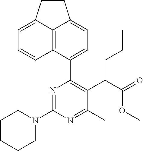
C1CCCN(C2=NC(C3=CC=C4C5=C3C=CC=C5CC4)=C(C(C(=O)OC)CCC)C(C)=N2)C1
